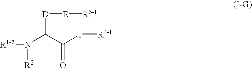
N(C(C([J][R4-1])=O)[D][E][R3-1])([R2])[R1-2]
